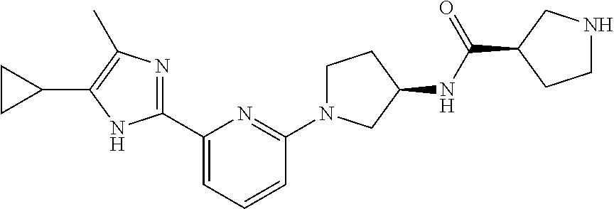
C1(C2=NC(C)=C(C3CC3)N2)=CC=CC(N2CCC(NC(C3CCNC3)=O)C2)=N1
